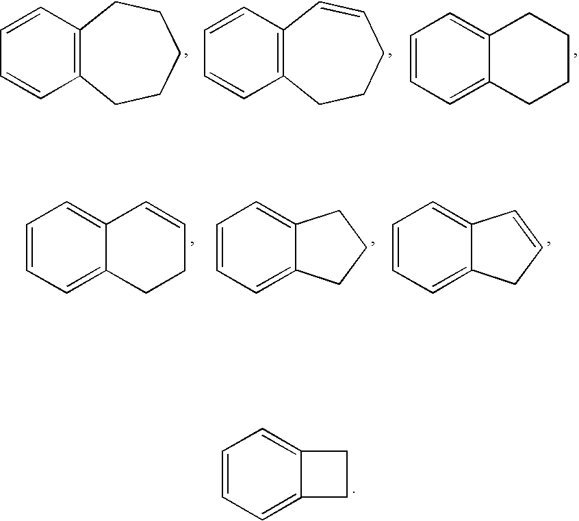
C1=CC=C2C(=C1)CC2.C1=CC2=C(C=C1)CCCCC2.C1=CC2=C(C=C1)C=CCCC2.C1=CC=C2C(=C1)CCCC2.C1=CC=C2C(=C1)C=CCC2.C1=CC=C2C(=C1)CCC2.C1=CC=C2C(=C1)C=CC2
